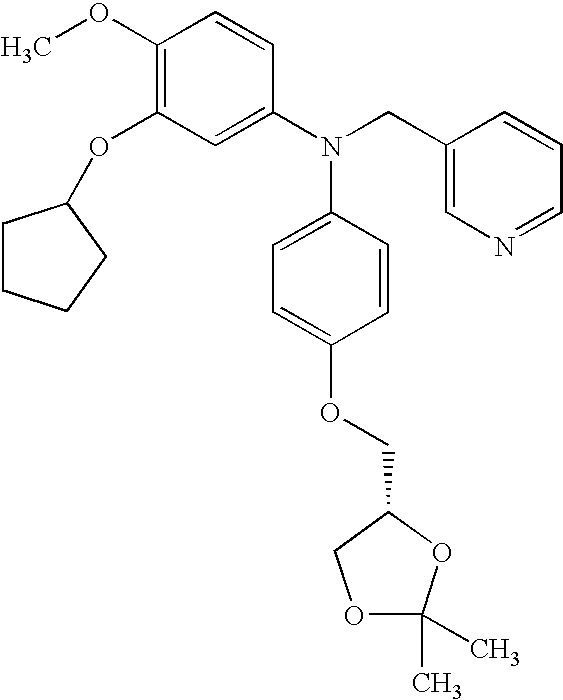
C1(OC)=C(OC2CCCC2)C=C(N(CC2=CN=CC=C2)C2=CC=C(OCC3COC(C)(C)O3)C=C2)C=C1
